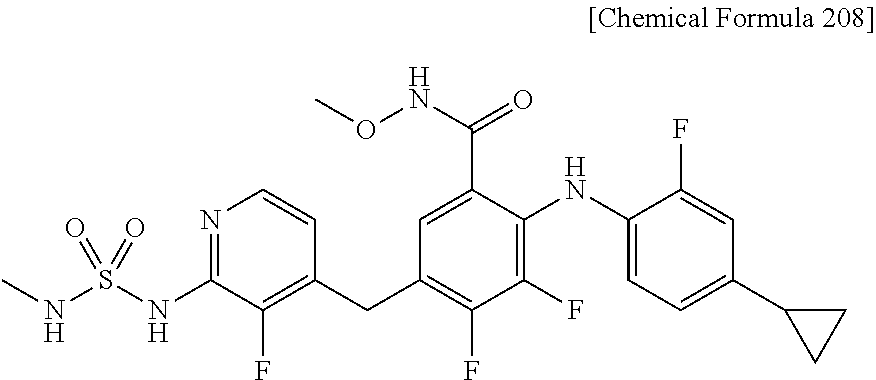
C1=C(C(=O)NOC)C(NC2=CC=C(C3CC3)C=C2F)=C(F)C(F)=C1CC1=C(F)C(NS(=O)(NC)=O)=NC=C1
